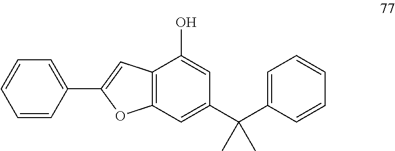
C12=C(C=C(C(C3=CC=CC=C3)(C)C)C=C1O)OC(C1=CC=CC=C1)=C2
